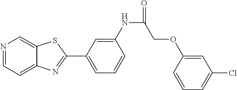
C1=C(NC(=O)COC2=CC(Cl)=CC=C2)C=CC=C1C1=NC2=CC=NC=C2S1
